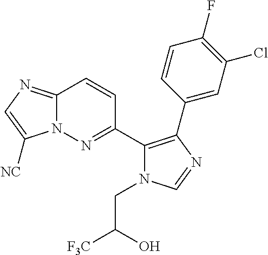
C12=NC=C([NC])N1N=C(C1=C(C3=CC(Cl)=C(F)C=C3)N=CN1CC([F3C])O)C=C2
